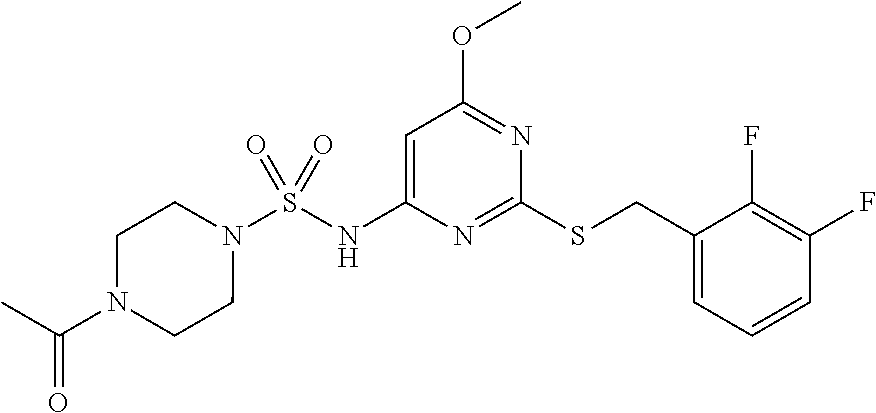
S(NC1=CC(OC)=NC(SCC2=CC=CC(F)=C2F)=N1)(=O)(=O)N1CCN(C(C)=O)CC1
